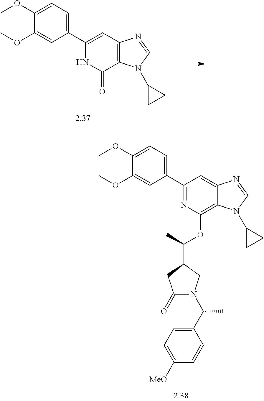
COC1=CC=C(C2=CC3=C(C(=O)N2)N(C2CC2)C=N3)C=C1OC.COC1=CC=C(C2=NC(OC(C)C3CC(=O)N(C(C4=CC=C([MeO])C=C4)C)C3)=C3C(=C2)N=CN3C2CC2)C=C1OC
